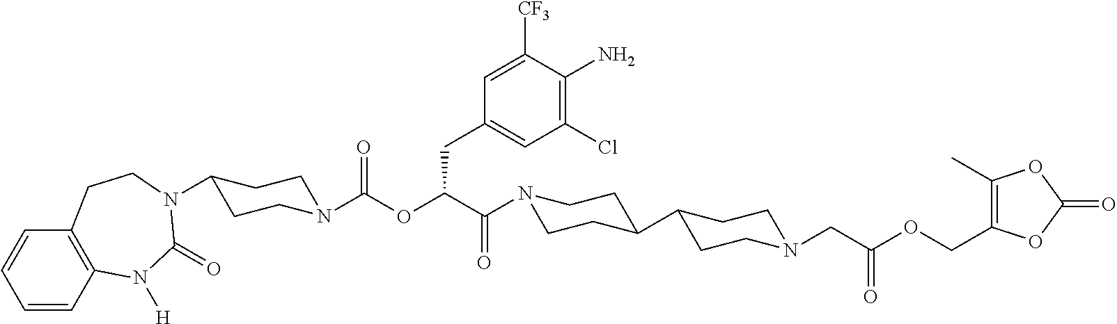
C1=CC2=C(C=C1)CCN(C1CCN(C(OC(C(=O)N3CCC(C4CCN(CC(OCC5=C(C)OC(=O)O5)=O)CC4)CC3)CC3=CC(Cl)=C(N)C([CF3])=C3)=O)CC1)C(=O)N2[H]
